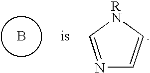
B.N1=C[RN]C=C1
